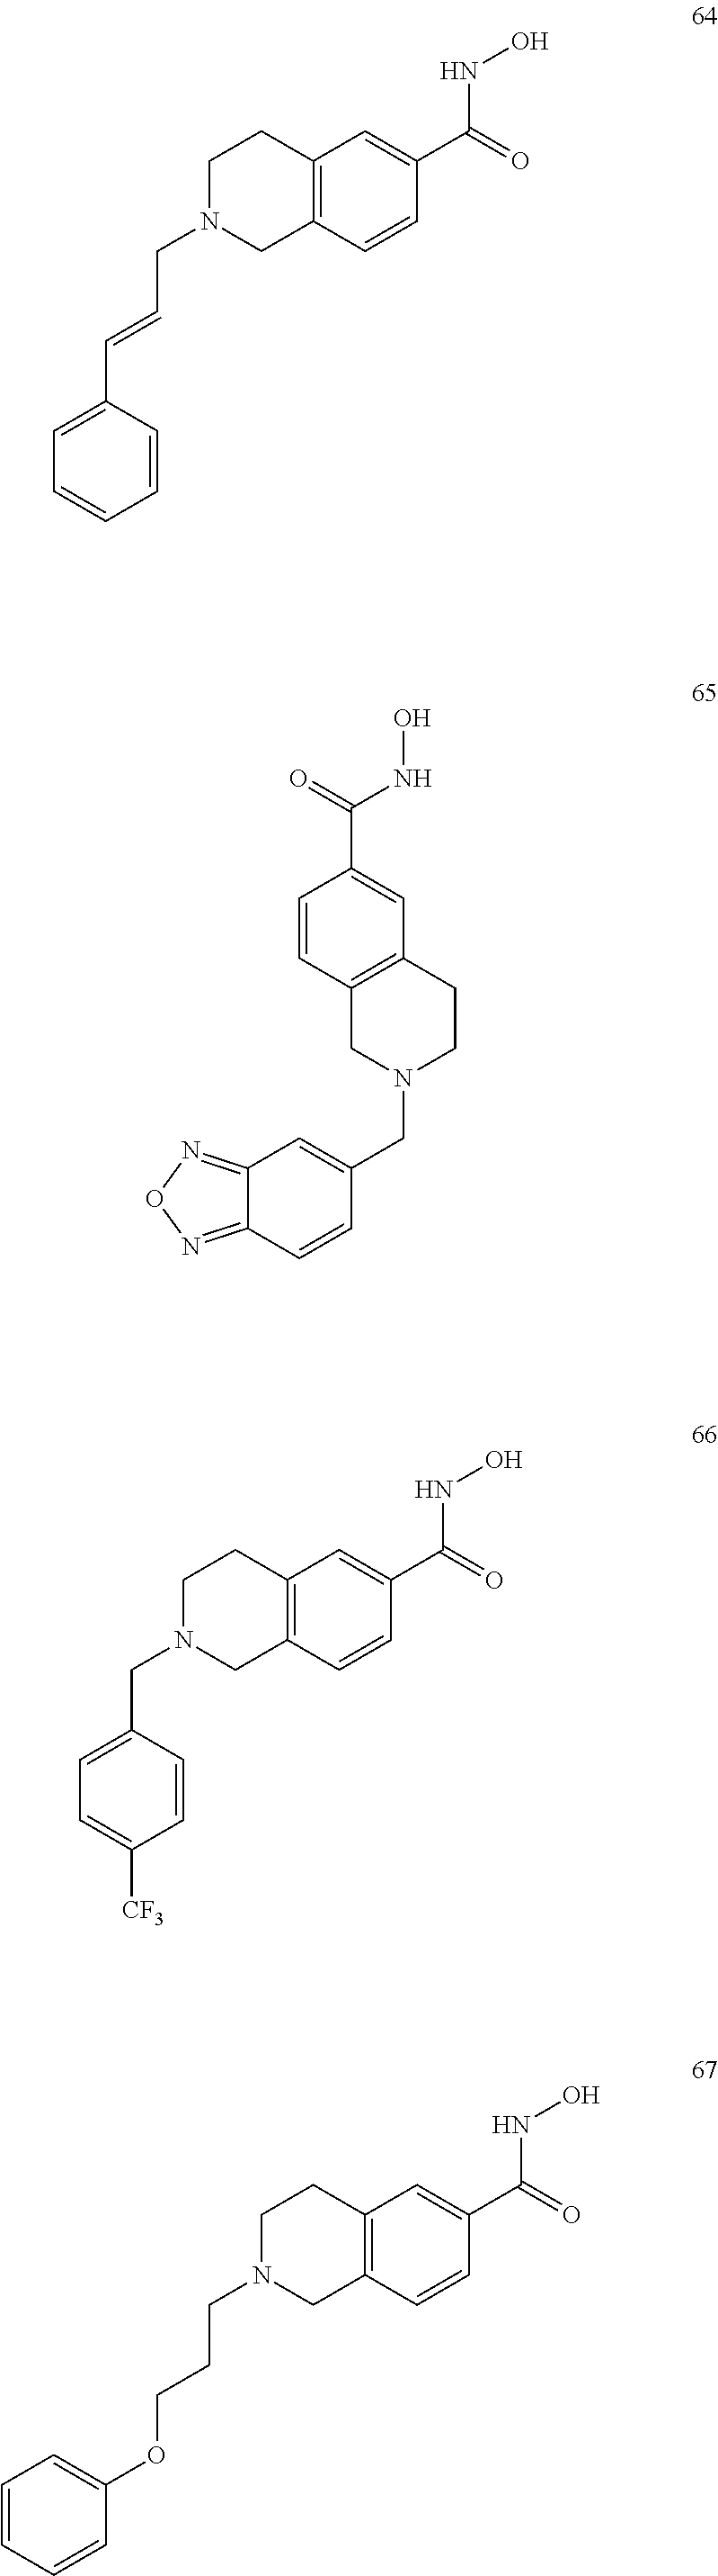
C1=C(C=CCN2CC3=C(CC2)C=C(C(=O)NO)C=C3)C=CC=C1.C12=NON=C1C=CC(CN1CCC3=C(C1)C=CC(C(=O)NO)=C3)=C2.C1=C(CN2CC3=C(CC2)C=C(C(=O)NO)C=C3)C=CC([CF3])=C1.C1=CC=CC(OCCCN2CC3=C(CC2)C=C(C(=O)NO)C=C3)=C1
